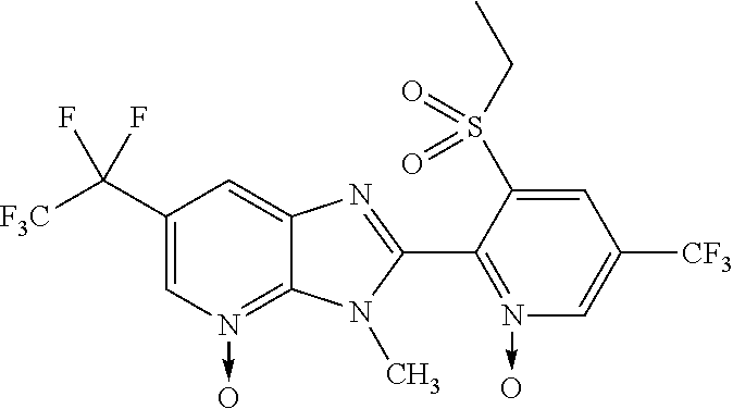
C1(C([F3C])(F)F)=CN(->O)=C2C(=C1)N=C(C1=N(->O)C=C([CF3])C=C1S(CC)(=O)=O)N2C
